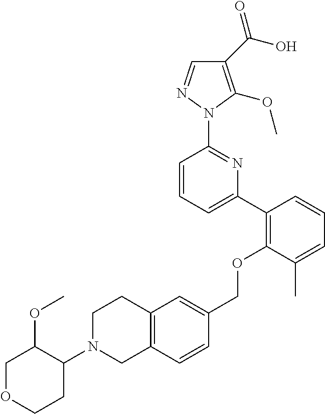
C1(C(O)=O)=C(OC)N(C2=NC(C3=C(OCC4=CC5=C(C=C4)CN(C4C(OC)COCC4)CC5)C(C)=CC=C3)=CC=C2)N=C1
